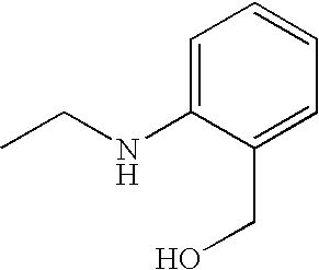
C1=C(NCC)C(CO)=CC=C1
